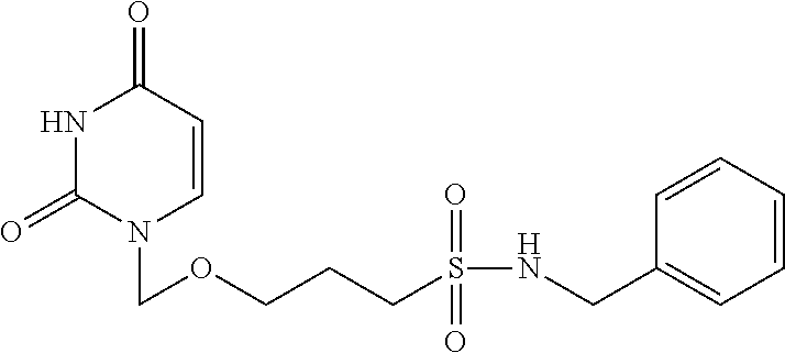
N1C(=O)N(COCCCS(NCC2=CC=CC=C2)(=O)=O)C=CC1=O
